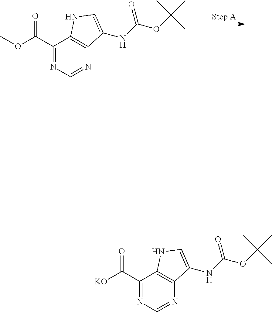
C1(C(OC)=O)=NC=NC2=C1NC=C2NC(OC(C)(C)C)=O.C1(C([KO])=O)=NC=NC2=C1NC=C2NC(OC(C)(C)C)=O
